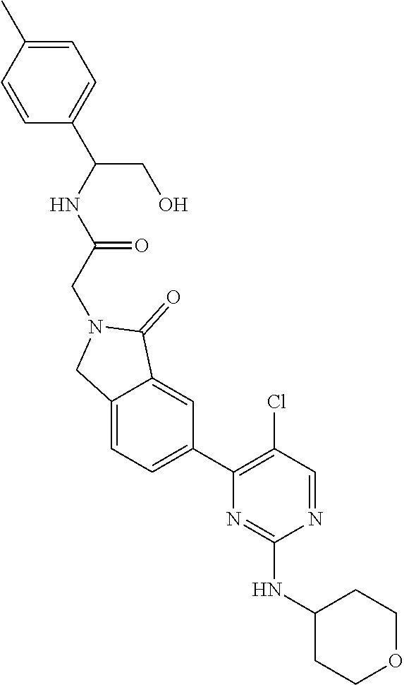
C1=C(C)C=CC(C(NC(=O)CN2CC3=CC=C(C4=C(Cl)C=NC(NC5CCOCC5)=N4)C=C3C2=O)CO)=C1
